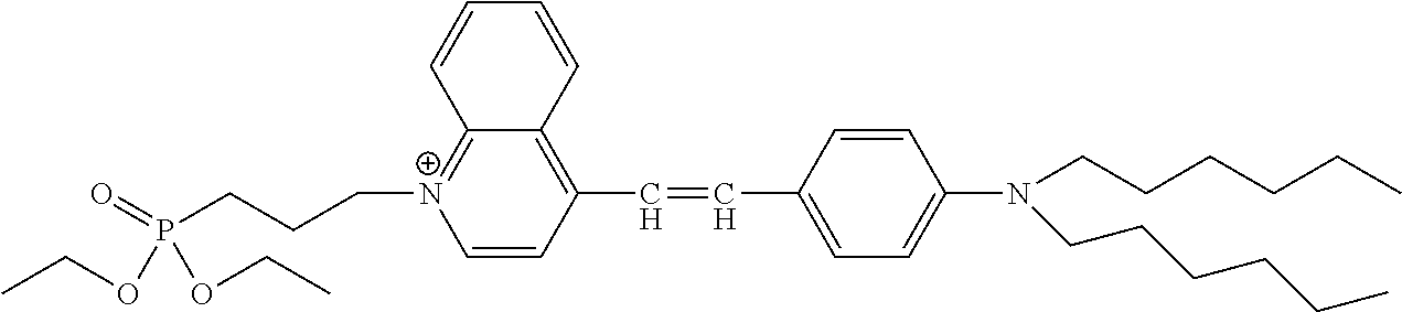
C1=CC(C=CC2=CC=C(N(CCCCCC)CCCCCC)C=C2)=C2C(=[N+]1CCCP(=O)(OCC)OCC)C=CC=C2
